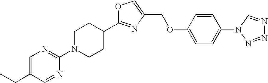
C1(N2CCC(C3=NC(COC4=CC=C(N5N=NN=C5)C=C4)=CO3)CC2)=NC=C(CC)C=N1
